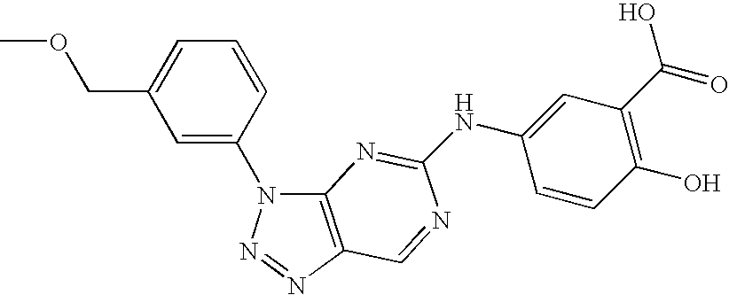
C12=C(N=NN1C1=CC(COC)=CC=C1)C=NC(NC1=CC(C(O)=O)=C(O)C=C1)=N2
